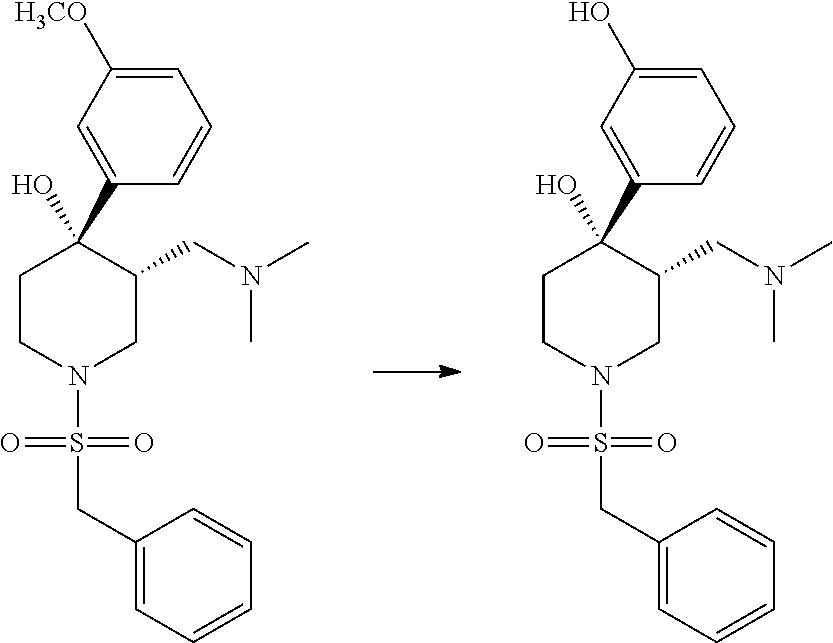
C1CN(S(CC2=CC=CC=C2)(=O)=O)CC(CN(C)C)C1(C1=CC(O)=CC=C1)O.C1CN(S(CC2=CC=CC=C2)(=O)=O)CC(CN(C)C)C1(C1=CC([H3CO])=CC=C1)O
